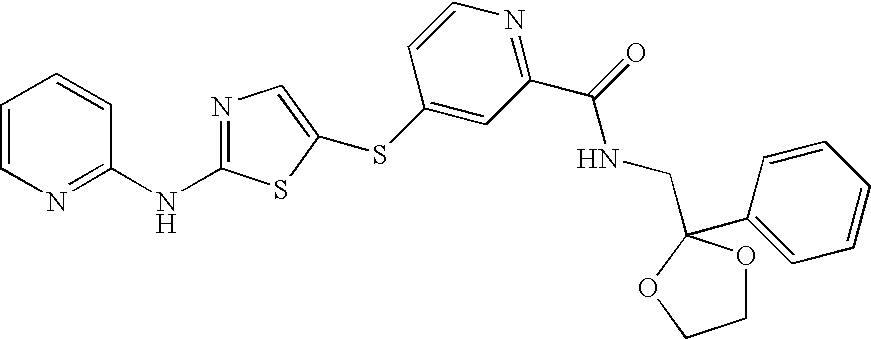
C1=CN=C(NC2=NC=C(SC3=CC(C(=O)NCC4(C5=CC=CC=C5)OCCO4)=NC=C3)S2)C=C1
